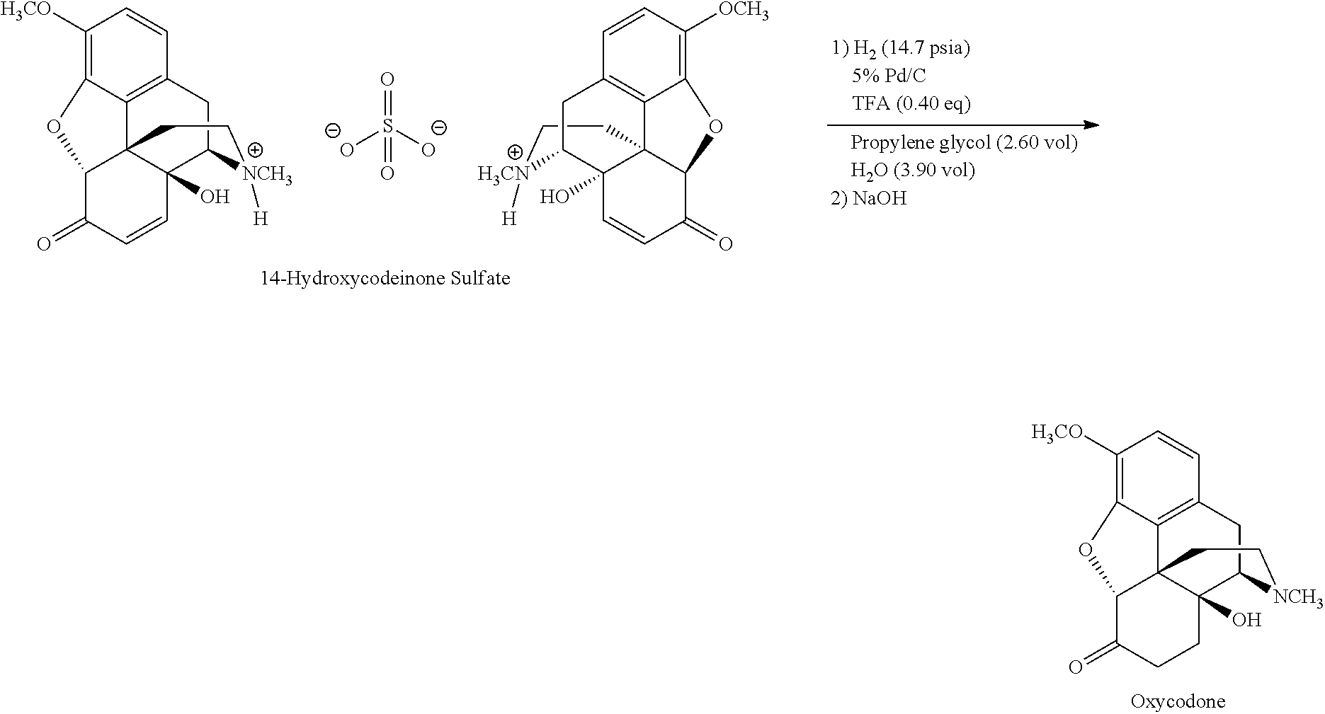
C12=C3C(=C([H3CO])C=C1)OC1C34C(O)(C(C2)[NCH3]([H])CC4)C=CC1=O.[O-]S([O-])(=O)=O.C12=C3C(=C([OCH3])C=C1)OC1C34C(O)(C=CC1=O)C([H3CN]([H])CC4)C2.C12=C3C(=C([H3CO])C=C1)OC1C34C(O)(C(C2)[NCH3]CC4)CCC1=O
